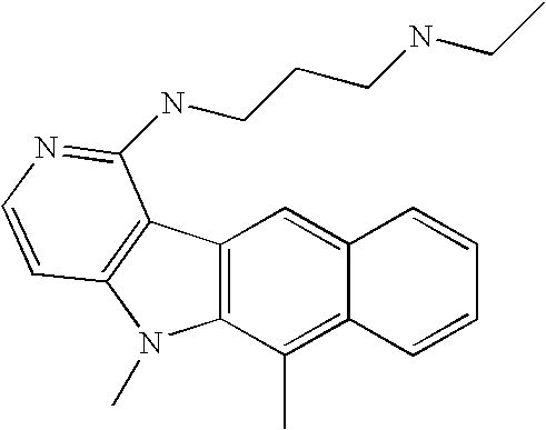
C12=C(C(C)=C3C(=C1)C=CC=C3)N(C)C1=C2C(NCCCNCC)=NC=C1
